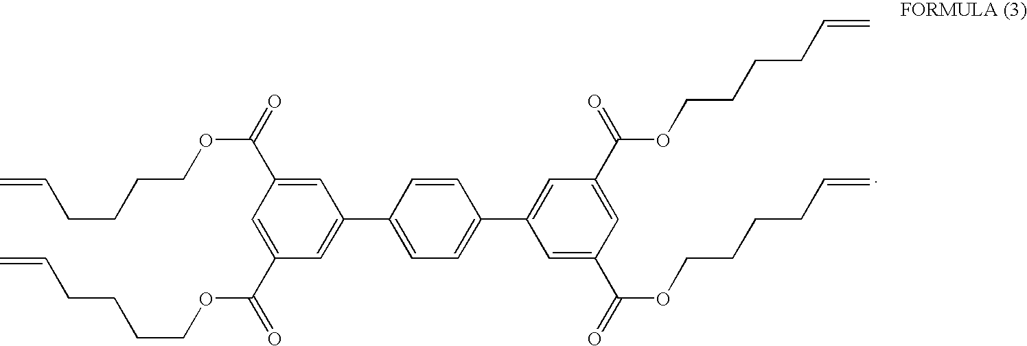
C1(C2=CC=C(C3=CC(C(=O)OCCCCC=C)=CC(C(=O)OCCCCC=C)=C3)C=C2)=CC(C(=O)OCCCCC=C)=CC(C(=O)OCCCCC=C)=C1
